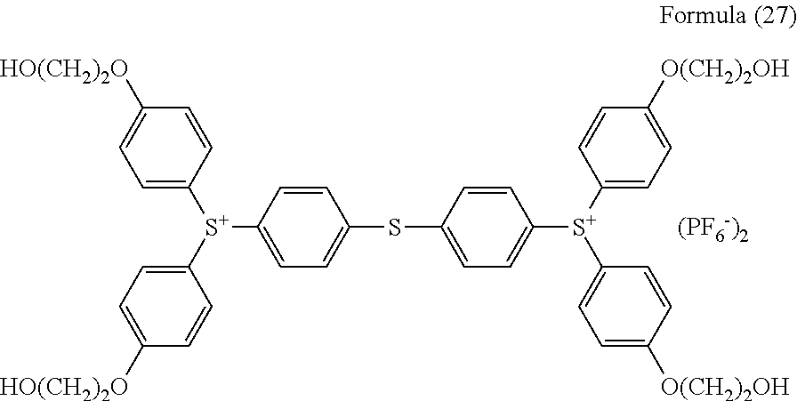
C1=CC([S+](C2=CC=C([HO(CH2)2O])C=C2)C2=CC=C([HO(CH2)2O])C=C2)=CC=C1SC1=CC=C([S+](C2=CC=C([O(CH2)2OH])C=C2)C2=CC=C([O(CH2)2OH])C=C2)C=C1.[(PF6-)2]
